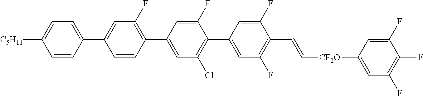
C1(F)=CC(C2=C(F)C=C(C3=CC=C([C5H11])C=C3)C=C2)=CC(Cl)=C1C1=CC(F)=C(C=C[CF2O]C2=CC(F)=C(F)C(F)=C2)C(F)=C1
